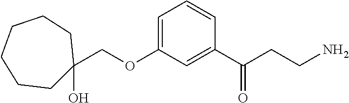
C1=C(OCC2(O)CCCCCC2)C=C(C(CCN)=O)C=C1
